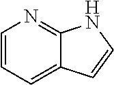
C1=CC=C2C(=N1)NC=C2
